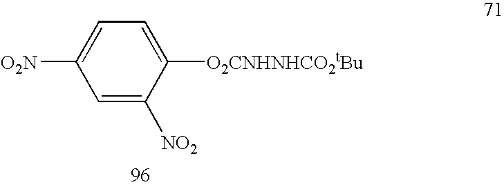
C1=C([NO2])C([O2CNHNHCO2tBu])=CC=C1[O2N]
